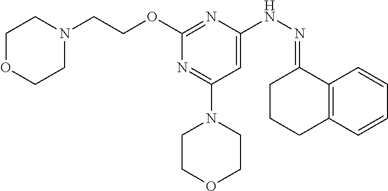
O(C1=NC(NN=C2CCCC3=C2C=CC=C3)=CC(N2CCOCC2)=N1)CCN1CCOCC1
